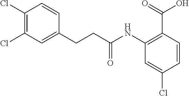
C1(NC(CCC2=CC(Cl)=C(Cl)C=C2)=O)=C(C(=O)O)C=CC(Cl)=C1
